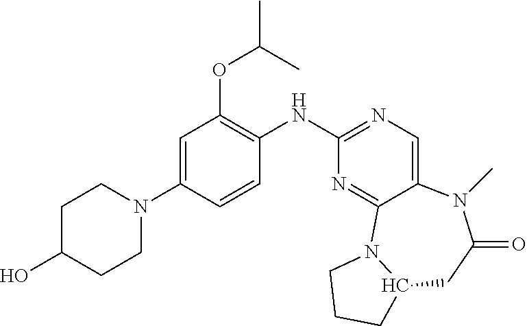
C1C(O)CCN(C2=CC(OC(C)C)=C(NC3=NC=C4C(=N3)N3C(CC(=O)N4C)CCC3)C=C2)C1
